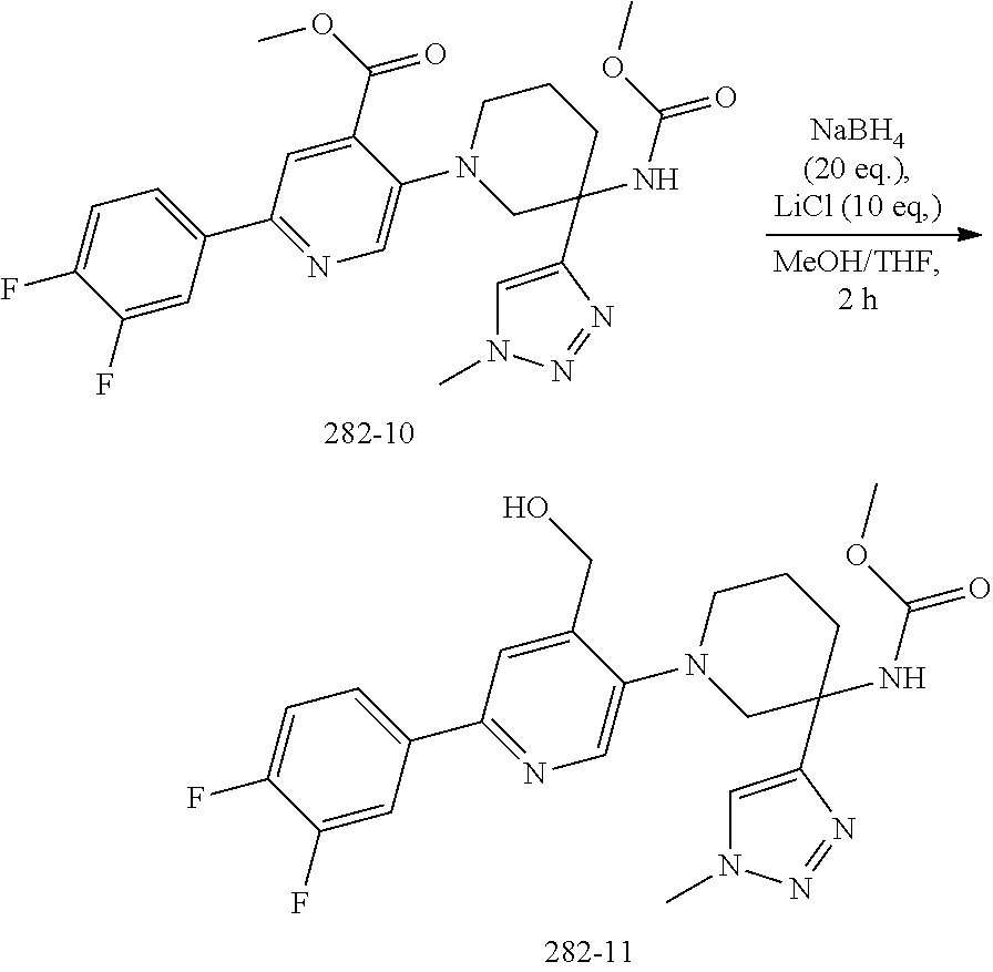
C1=C(C2(NC(=O)OC)CN(C3=CN=C(C4=CC=C(F)C(F)=C4)C=C3CO)CCC2)N=NN1C.C1=C(C2(NC(=O)OC)CN(C3=CN=C(C4=CC=C(F)C(F)=C4)C=C3C(OC)=O)CCC2)N=NN1C
